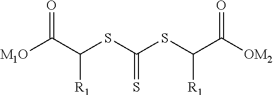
[M1O]C(C(SC(SC(C([OM2])=O)[R1])=S)[R1])=O
